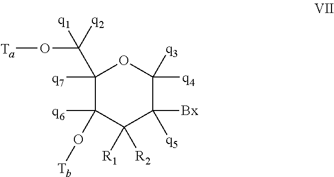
C1([q7])(C(O[Ta])([q1])[q2])C([q6])(O[Tb])C([R1])([R2])C([Bx])([q5])C([q4])([q3])O1
